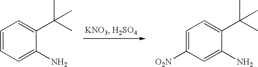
C1=CC=C(N)C(C(C)(C)C)=C1.C1=C([O2N])C=C(N)C(C(C)(C)C)=C1
